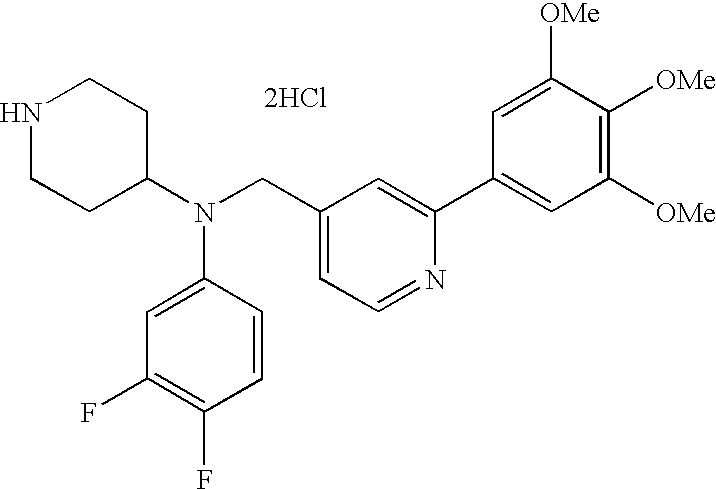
N1CCC(N(CC2=CC=NC(C3=CC([OMe])=C([OMe])C([OMe])=C3)=C2)C2=CC(F)=C(F)C=C2)CC1.[2HCl]
